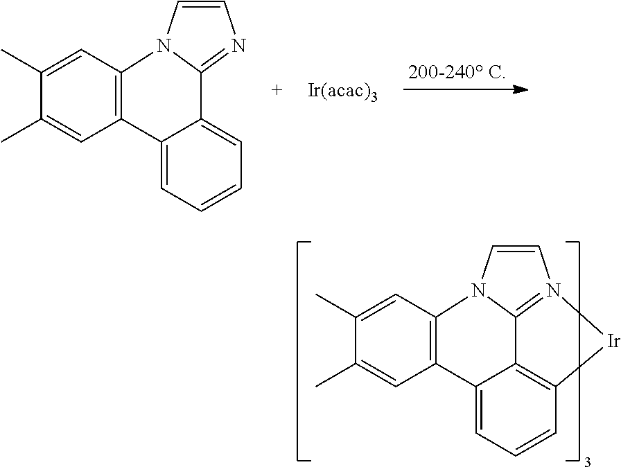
C12=C(C3=CC=CC4=C3C3=N(C=CN13)[Ir]4)C=C(C)C(C)=C2.C12=C(C3=CC=CC=C3C3=NC=CN13)C=C(C)C(C)=C2
